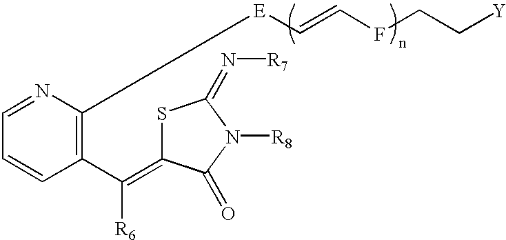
C1=NC([E]C=CFCC[Y])=C(C([R6])=C2SC(=N[R7])N([R8])C2=O)C=C1
